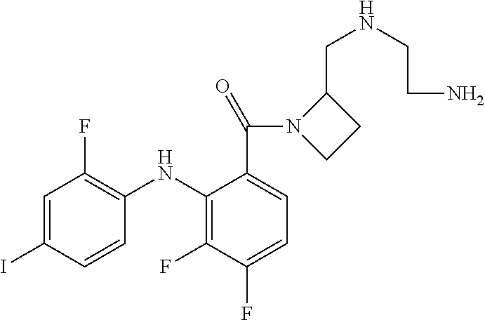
C1=C(C(N2CCC2CNCCN)=O)C(NC2=C(F)C=C(I)C=C2)=C(F)C(F)=C1
